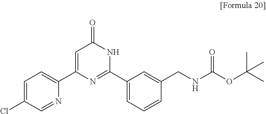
C1=C(Cl)C=NC(C2=CC(=O)NC(C3=CC=CC(CNC(OC(C)(C)C)=O)=C3)=N2)=C1
